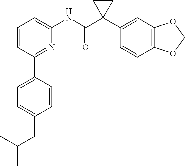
C1=CC(C2=CC=C(CC(C)C)C=C2)=NC(NC(C2(C3=CC4=C(C=C3)OCO4)CC2)=O)=C1
